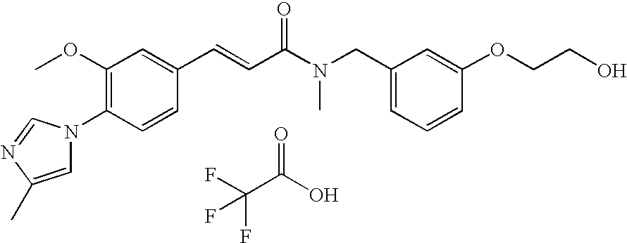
C1(OC)=C(N2C=C(C)N=C2)C=CC(C=CC(N(CC2=CC=CC(OCCO)=C2)C)=O)=C1.FC(C(O)=O)(F)F
